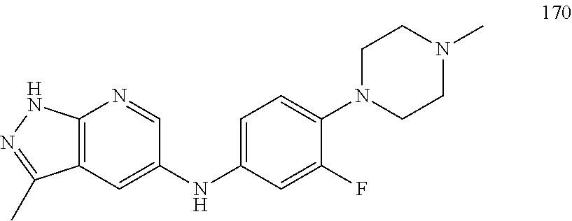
C12=C(C=C(NC3=CC=C(N4CCN(C)CC4)C(F)=C3)C=N1)C(C)=NN2
